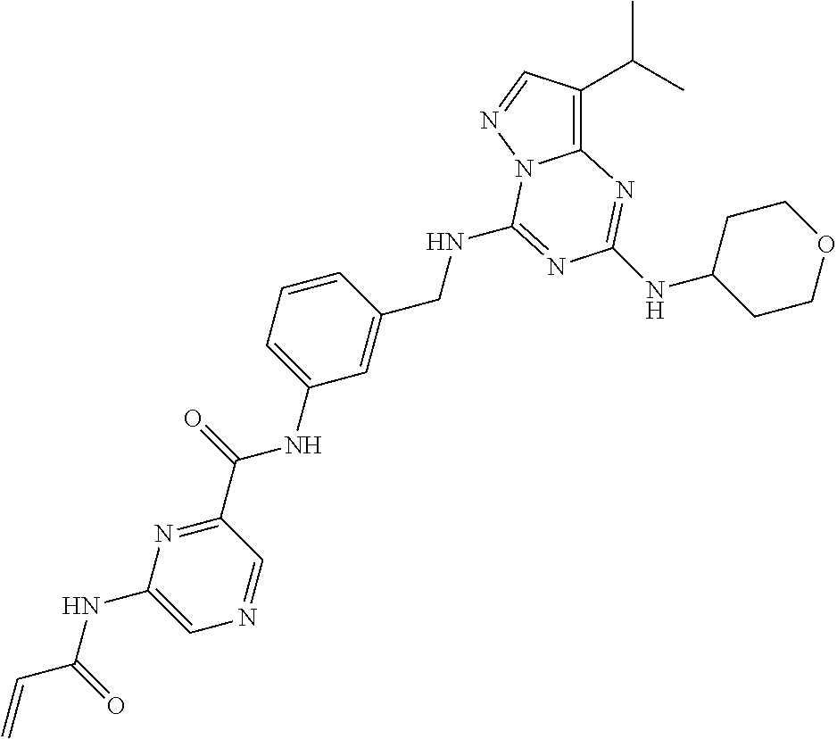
C(NC1=NC(NC2CCOCC2)=NC2=C(C(C)C)C=NN21)C1=CC(NC(C2=NC(NC(C=C)=O)=CN=C2)=O)=CC=C1
